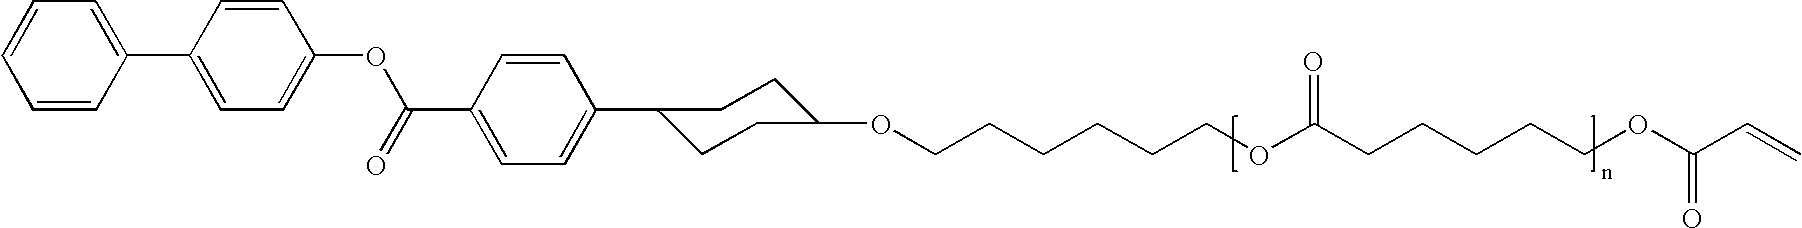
C1(C(=O)OC2=CC=C(C3=CC=CC=C3)C=C2)=CC=C(C2CCC(OCCCCCCOC(CCCCCOC(C=C)=O)=O)CC2)C=C1
